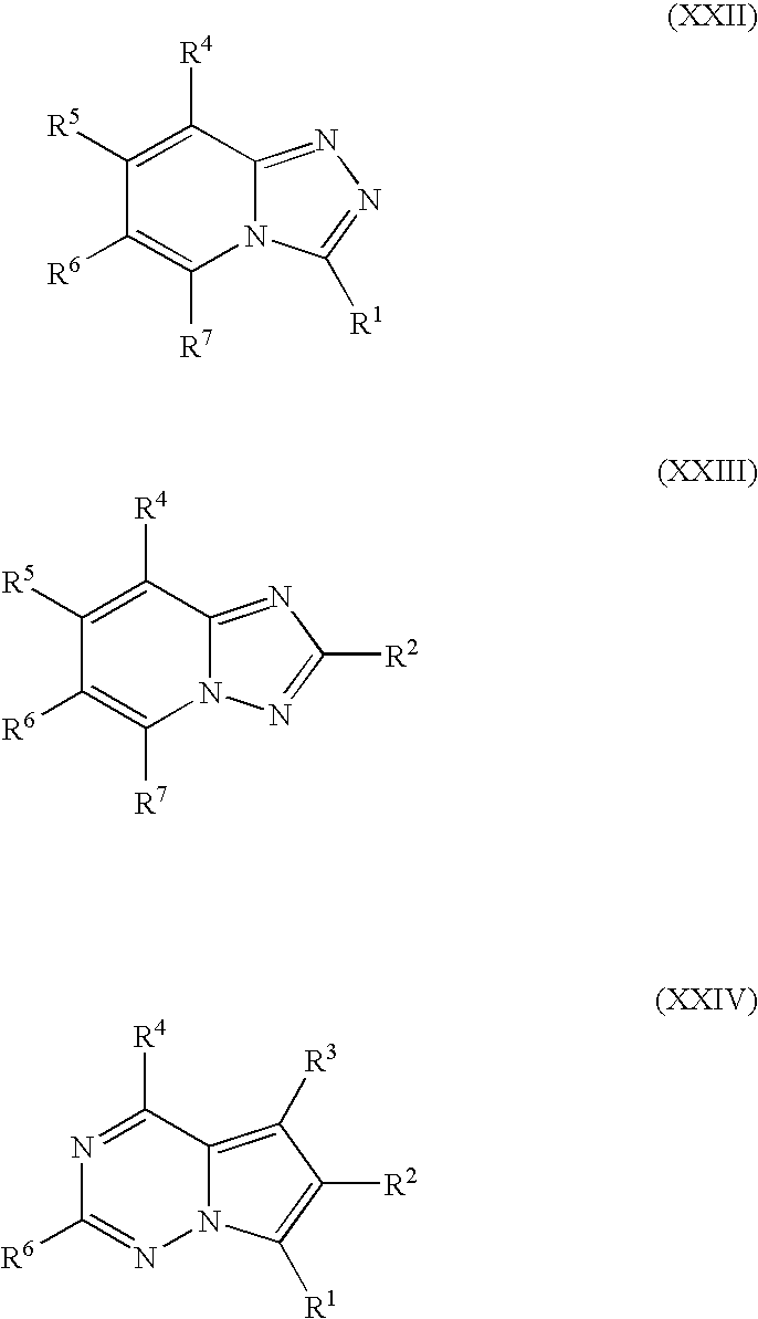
C1([R5])=C([R4])C2=NN=C([R1])N2C([R7])=C1[R6].C1([R5])=C([R4])C2=NC([R2])=NN2C([R7])=C1[R6].N1=C([R4])C2=C([R3])C([R2])=C([R1])N2N=C1[R6]
